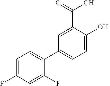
C1=C(F)C=C(F)C(C2=CC=C([OH])C(C(=O)O)=C2)=C1
